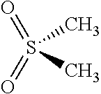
O=S(C)(=O)C
